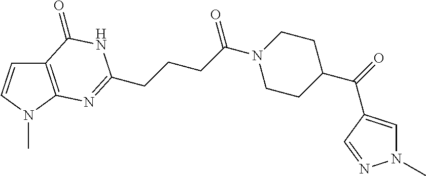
C1N(C(CCCC2=NC3=C(C=CN3C)C(=O)N2)=O)CCC(C(=O)C2=CN(C)N=C2)C1
